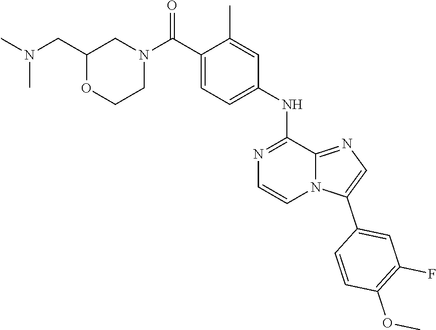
C1=C(NC2=NC=CN3C2=NC=C3C2=CC(F)=C(OC)C=C2)C=C(C)C(C(N2CC(CN(C)C)OCC2)=O)=C1
